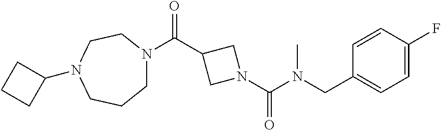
N(C(N1CC(C(=O)N2CCCN(C3CCC3)CC2)C1)=O)(CC1=CC=C(F)C=C1)C
